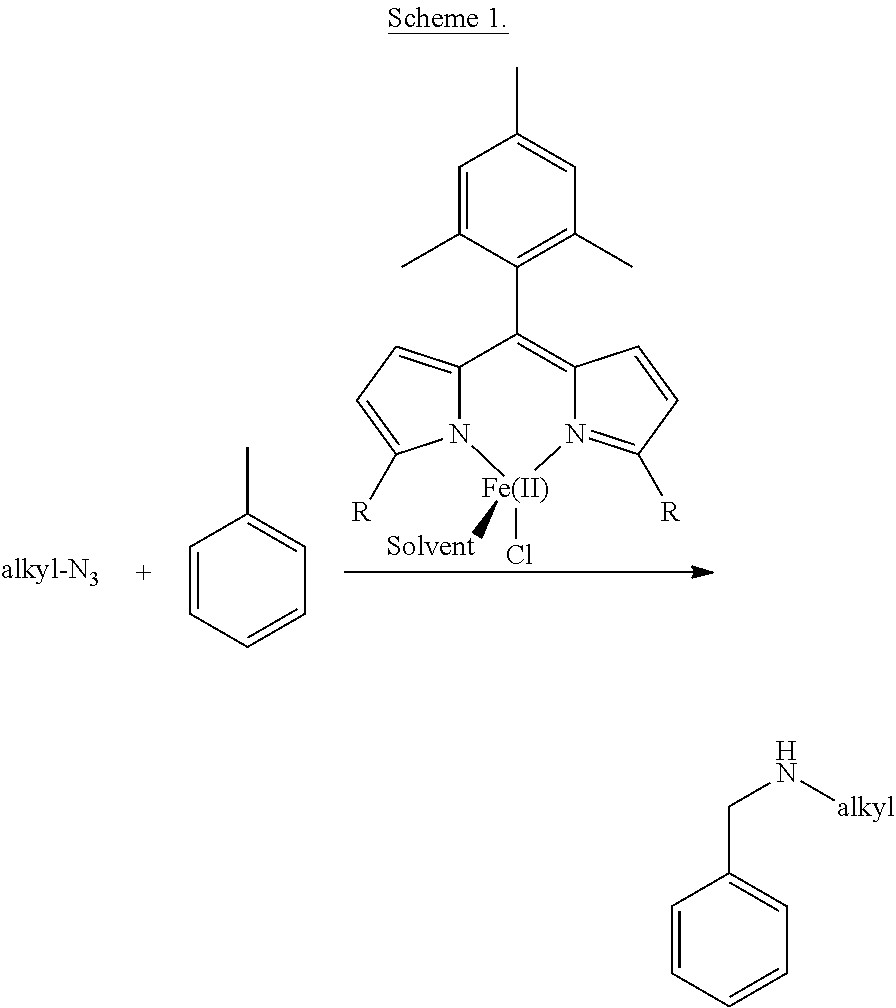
C1=CC=CC=C1CN[alkyl].C1=CC=CC=C1C.C1=C(C)C(C2=C3N(=C([R])C=C3)[Fe](Cl)([Solvent])N3C2=CC=C3[R])=C(C)C=C1C
